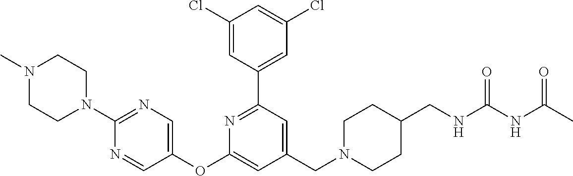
C1(Cl)=CC(C2=NC(OC3=CN=C(N4CCN(C)CC4)N=C3)=CC(CN3CCC(CNC(=O)NC(C)=O)CC3)=C2)=CC(Cl)=C1
